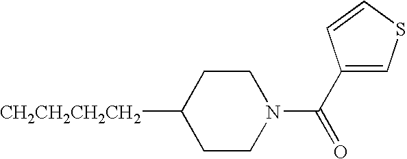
[CH2CH2CH2CH2]C1CCN(C(C2=CSC=C2)=O)CC1
